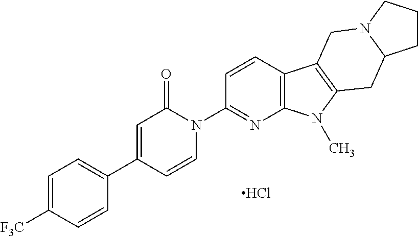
Cl.C1=CN(C2=NC3=C(C=C2)C2=C(N3C)CC3N(C2)CCC3)C(=O)C=C1C1=CC=C([F3C])C=C1
